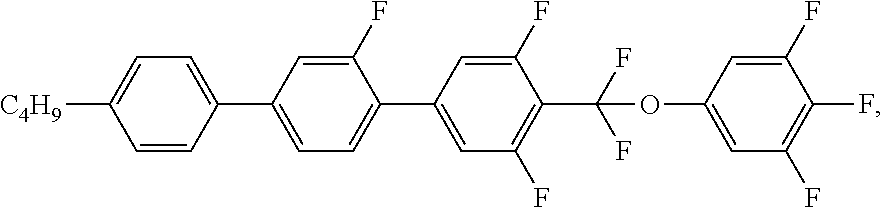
C1(F)=CC(C2=CC=C([C4H9])C=C2)=CC=C1C1=CC(F)=C(C(F)(F)OC2=CC(F)=C(F)C(F)=C2)C(F)=C1
